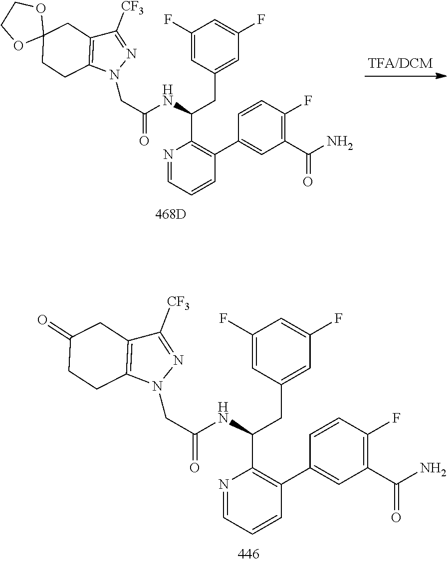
N1=CC=CC(C2=CC(C(N)=O)=C(F)C=C2)=C1C(CC1=CC(F)=CC(F)=C1)NC(CN1N=C([CF3])C2=C1CCC1(C2)OCCO1)=O.N1=CC=CC(C2=CC(C(N)=O)=C(F)C=C2)=C1C(CC1=CC(F)=CC(F)=C1)NC(CN1N=C([CF3])C2=C1CCC(=O)C2)=O
